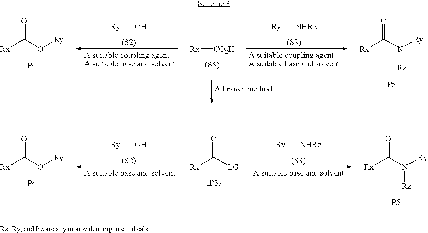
[Rx]C(O[Ry])=O.[P4].[Ry]O.[(S2)].[Rx][CO2H].[(S5)].[Ry][NHRz].[(S3)].[Rx]C(N([Ry])[Rz])=O.[P5].[Rx]C(O[Ry])=O.[P4].[Ry]O.[(S2)].[Ry][NHRz].[(S3)].[Rx]C(N([Ry])[Rz])=O.[P5].[Rx]C([LG])=O.[IP3a]
